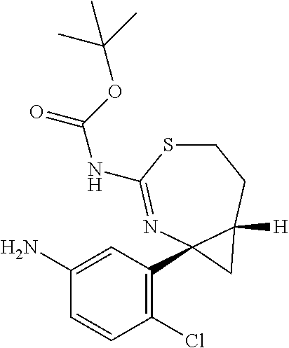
C1(N)=CC(C23N=C(NC(=O)OC(C)(C)C)SCCC2([H])C3)=C(Cl)C=C1
